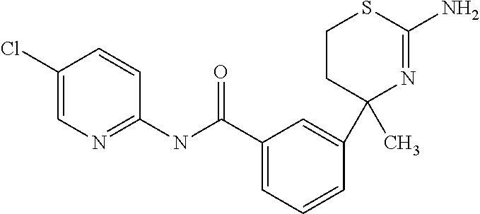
C1(Cl)=CN=C(NC(C2=CC=CC(C3(C)N=C(N)SCC3)=C2)=O)C=C1
